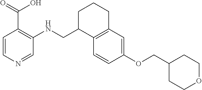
C1=CN=CC(NCC2CCCC3=C2C=CC(OCC2CCOCC2)=C3)=C1C(=O)O
